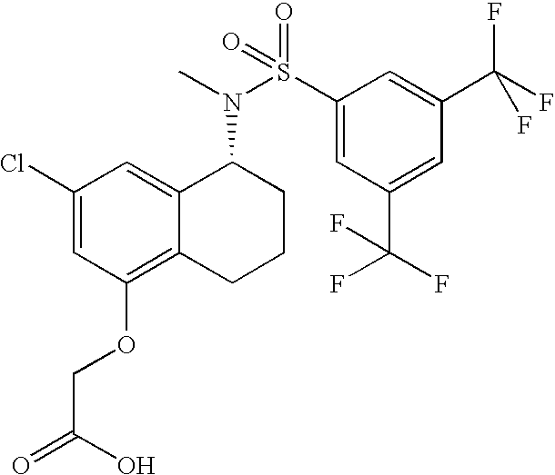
C1(Cl)=CC(OCC(O)=O)=C2C(=C1)C(N(S(=O)(=O)C1=CC(C(F)(F)F)=CC(C(F)(F)F)=C1)C)CCC2
